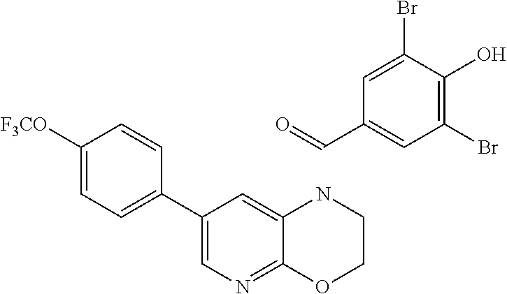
C1(C2=CC=C([F3CO])C=C2)=CN=C2C(=C1)NCCO2.C(C1=CC(Br)=C(O)C(Br)=C1)=O
